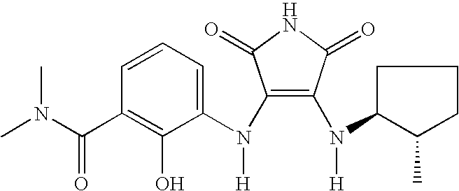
C1(N(C2=CC=CC(C(N(C)C)=O)=C2O)[H])=C(N([H])C2CCCC2C)C(=O)NC1=O
